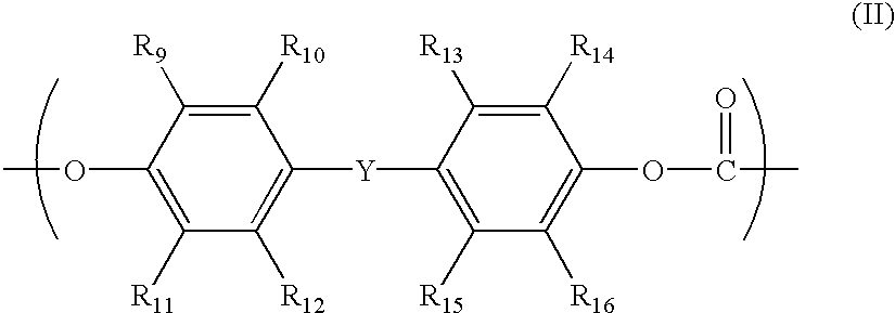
C1(OC)=C([R11])C([R12])=C([Y]C2=C([R15])C([R16])=C(OC(=O)C)C([R14])=C2[R13])C([R10])=C1[R9]
